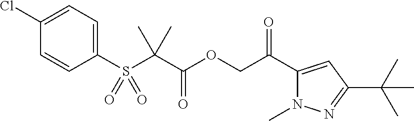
C1(Cl)=CC=C(S(C(C(OCC(C2=CC(C(C)(C)C)=NN2C)=O)=O)(C)C)(=O)=O)C=C1
